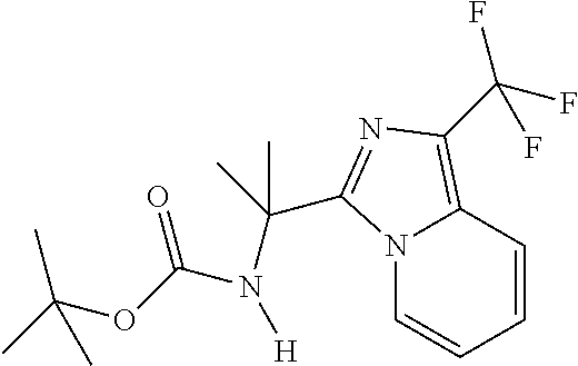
N12C=CC=CC1=C(C(F)(F)F)N=C2C(N([H])C(OC(C)(C)C)=O)(C)C
